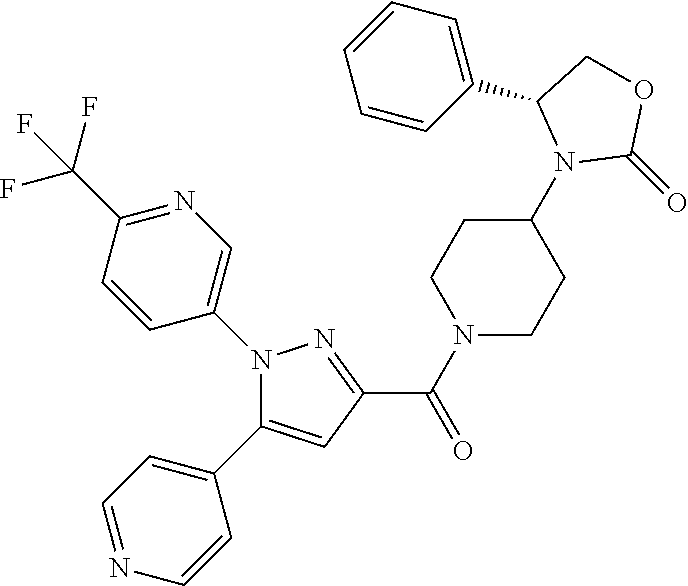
C1(C(N2CCC(N3C(=O)OCC3C3=CC=CC=C3)CC2)=O)=NN(C2=CN=C(C(F)(F)F)C=C2)C(C2=CC=NC=C2)=C1
